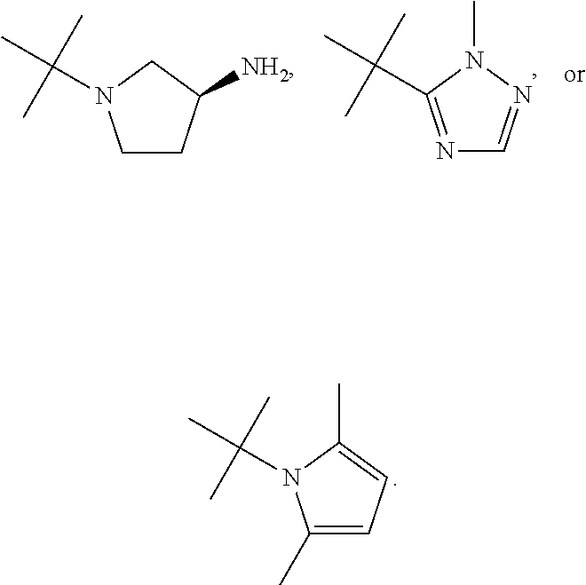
C1CC([NH2])CN1C(C)(C)C.N1=C(C(C)(C)C)N(C)N=C1.C1(C)=CC=C(C)N1C(C)(C)C
